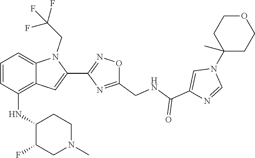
C1(N2C=NC(C(=O)NCC3=NC(C4=CC5=C(NC6C(F)CN(C)CC6)C=CC=C5N4CC(F)(F)F)=NO3)=C2)(C)CCOCC1
